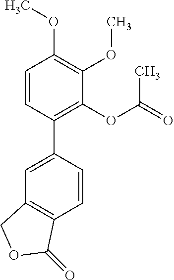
C1=CC(C2=CC3=C(C=C2)C(=O)OC3)=C(OC(=O)C)C(OC)=C1OC
